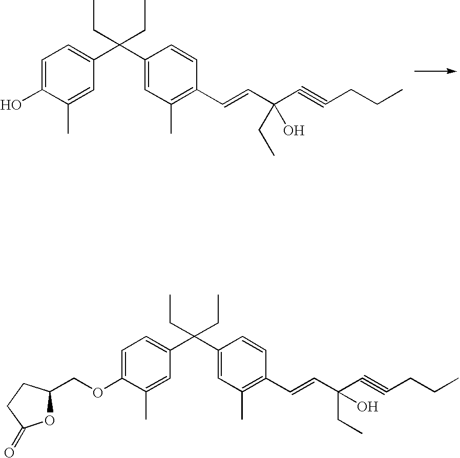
C1=C(O)C(C)=CC(C(C2=CC(C)=C(C=CC(C#CCCC)(CC)O)C=C2)(CC)CC)=C1.C1=C(OCC2OC(=O)CC2)C(C)=CC(C(C2=CC(C)=C(C=CC(C#CCCC)(CC)O)C=C2)(CC)CC)=C1
